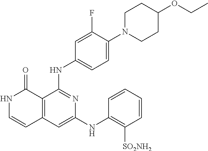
N1C=CC2=C(C1=O)C(NC1=CC=C(N3CCC(OCC)CC3)C(F)=C1)=NC(NC1=C([SO2NH2])C=CC=C1)=C2
